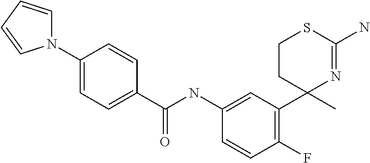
C1CC(C)(C2=C(F)C=CC(NC(C3=CC=C(N4C=CC=C4)C=C3)=O)=C2)N=C(N)S1
